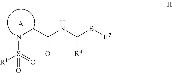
C(C(NC(B[R5])[R4])=O)NS([R1])(=O)=O.[A]
